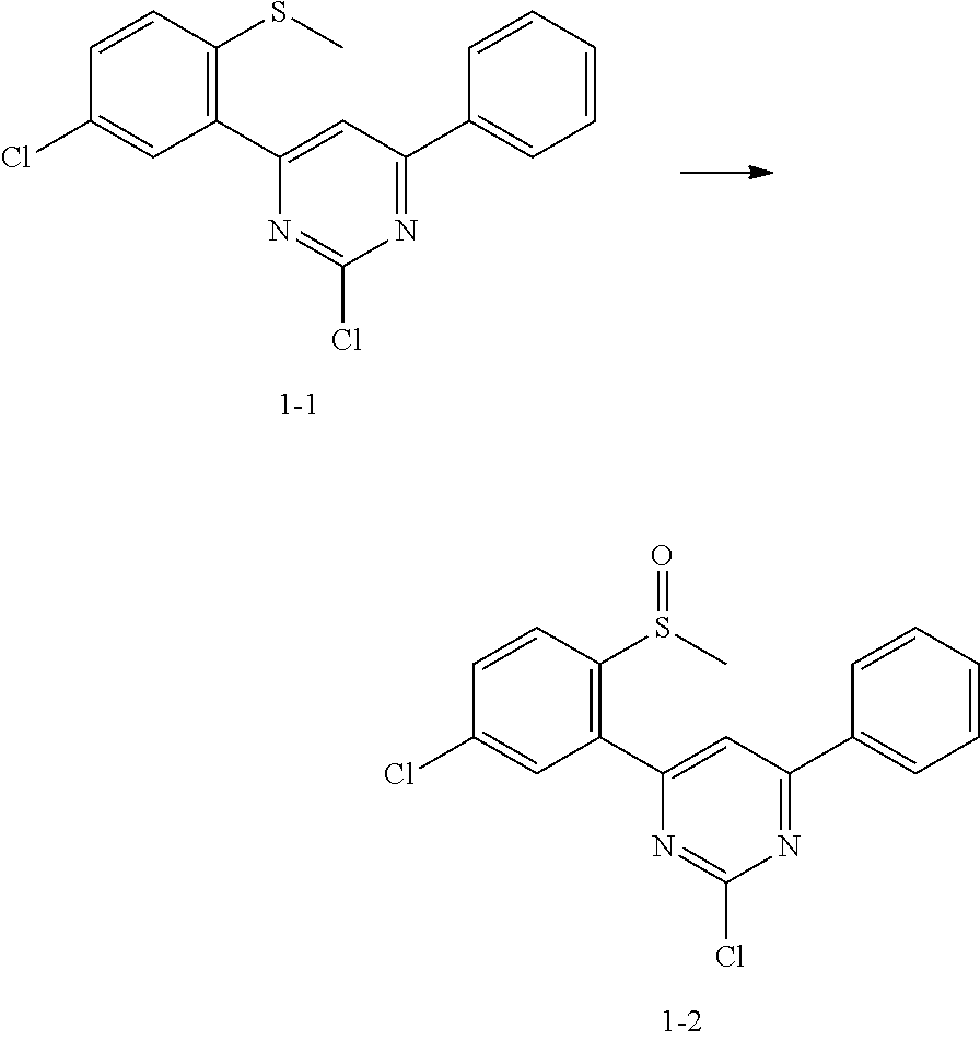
C1(C2=C(S(C)=O)C=CC(Cl)=C2)=CC(C2=CC=CC=C2)=NC(Cl)=N1.C1(C2=C(SC)C=CC(Cl)=C2)=CC(C2=CC=CC=C2)=NC(Cl)=N1
